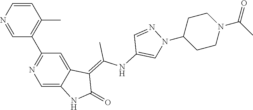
C1=CN=CC(C2=NC=C3C(=C2)C(=C(NC2=CN(C4CCN(C(C)=O)CC4)N=C2)C)C(=O)N3)=C1C
